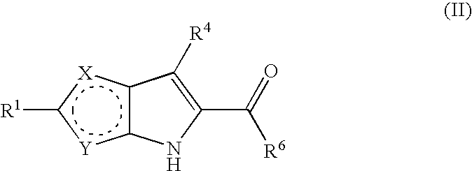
c12c([Y]c([R1])[X]1)NC(C([R6])=O)=C2[R4]
